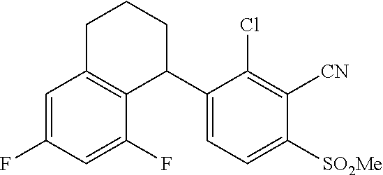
C1=C(F)C=C(F)C2=C1CCCC2C1=CC=C([SO2Me])C([CN])=C1Cl
